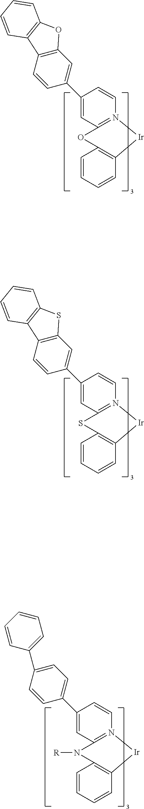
C1(C2=CC3=C(C=C2)C2=C(O3)C=CC=C2)=CC2=N(C=C1)[Ir]C1=C(C=CC=C1)O2.C1(C2=CC3=C(C=C2)C2=C(S3)C=CC=C2)=CC2=N(C=C1)[Ir]C1=C(C=CC=C1)S2.C1(C2=CC=C(C3=CC=CC=C3)C=C2)=CC2=N(C=C1)[Ir]C1=C(C=CC=C1)N2[R]
